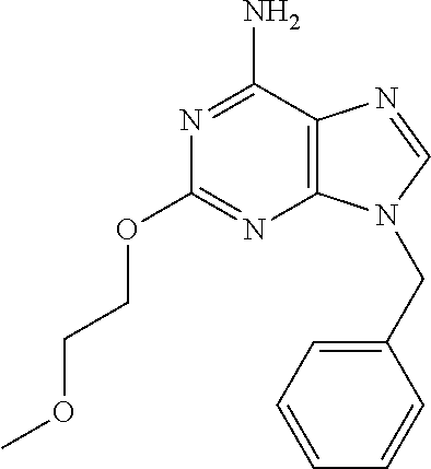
C12=C(C(N)=NC(OCCOC)=N1)N=CN2CC1=CC=CC=C1
